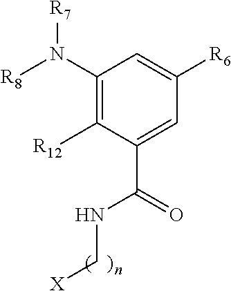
C1(N([R8])[R7])=C([R12])C(C(=O)NC[X])=CC([R6])=C1
